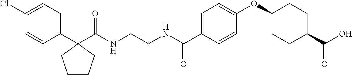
C(NCCNC(C1=CC=C(OC2CCC(C(O)=O)CC2)C=C1)=O)(=O)C1(C2=CC=C(Cl)C=C2)CCCC1
